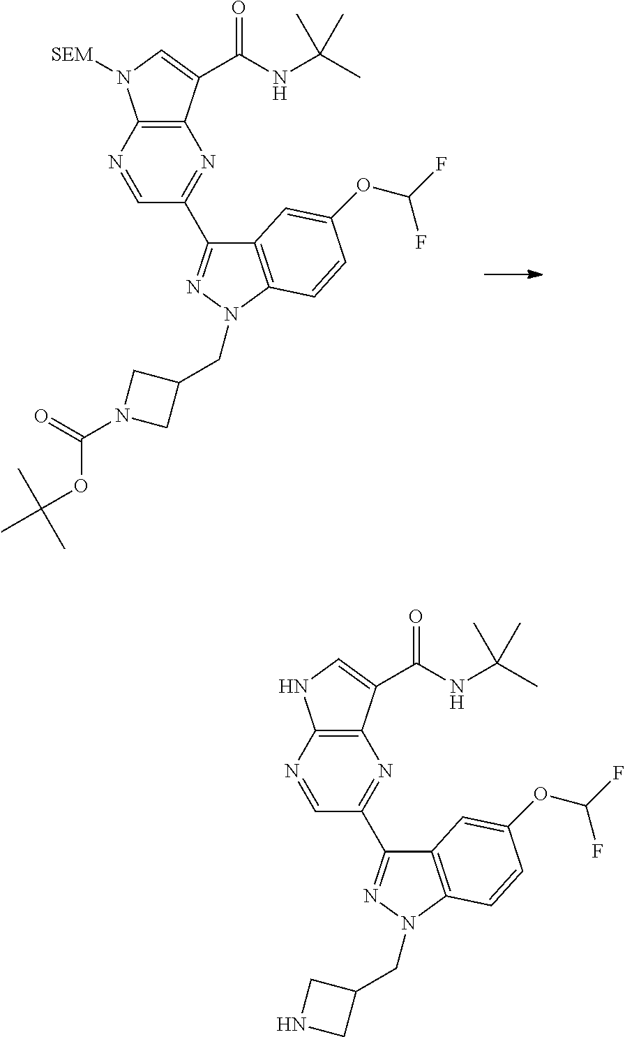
C12=C(N=CC(C3=NN(CC4CNC4)C4=C3C=C(OC(F)F)C=C4)=N1)NC=C2C(NC(C)(C)C)=O.C12=C(N=CC(C3=NN(CC4CN(C(=O)OC(C)(C)C)C4)C4=C3C=C(OC(F)F)C=C4)=N1)N([SEM])C=C2C(NC(C)(C)C)=O
